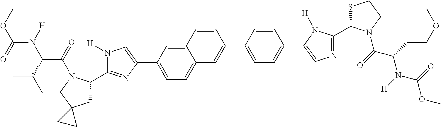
COC(=O)N([H])C(C(C)C)C(=O)N1C(C2=NC(C3=CC=C4C(=C3)C=CC(C3=CC=C(C5=CN=C(C6SCCN6C(C(CCOC)N([H])C(=O)OC)=O)N5[H])C=C3)=C4)=CN2[H])CC2(C1)CC2
